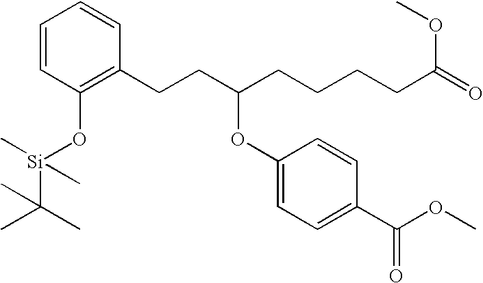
C1=CC=CC(CCC(CCCCC(=O)OC)OC2=CC=C(C(=O)OC)C=C2)=C1O[Si](C)(C)C(C)(C)C
